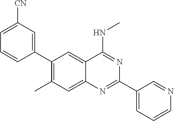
C1(C)=C(C2=CC([CN])=CC=C2)C=C2C(=C1)N=C(C1=CC=CN=C1)N=C2NC
